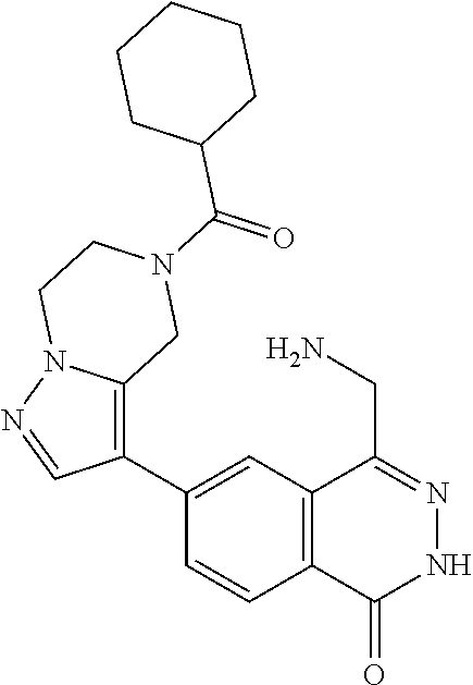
C1(C2=C3N(N=C2)CCN(C(=O)C2CCCCC2)C3)=CC2=C(C=C1)C(=O)NN=C2CN
